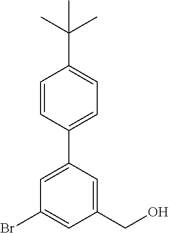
C1=CC(C2=CC(Br)=CC(CO)=C2)=CC=C1C(C)(C)C
